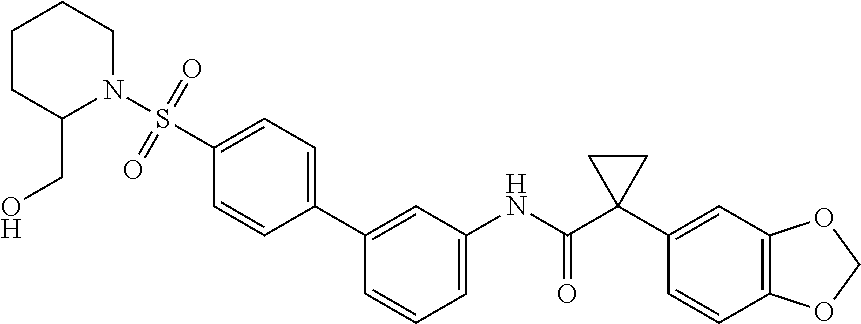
C1=CC(C2=CC=C(S(=O)(=O)N3CCCCC3CO)C=C2)=CC(NC(C2(C3=CC4=C(C=C3)OCO4)CC2)=O)=C1
